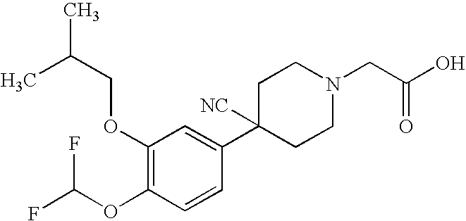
C1(OCC(C)C)=C(OC(F)F)C=CC(C2([NC])CCN(CC(O)=O)CC2)=C1
